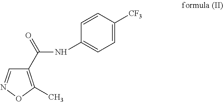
C1(C(=O)NC2=CC=C([CF3])C=C2)=C(C)ON=C1
